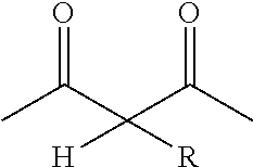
CC(C(C(C)=O)([H])[R])=O
